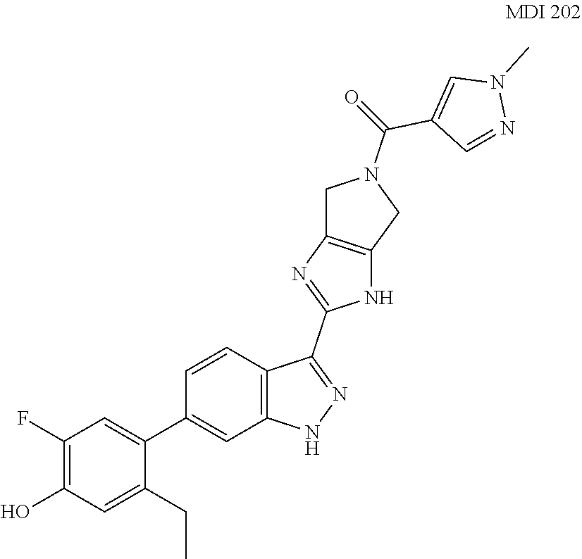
N1N=C(C2=NC3=C(CN(C(=O)C4=CN(C)N=C4)C3)N2)C2=C1C=C(C1=CC(F)=C(O)C=C1CC)C=C2
